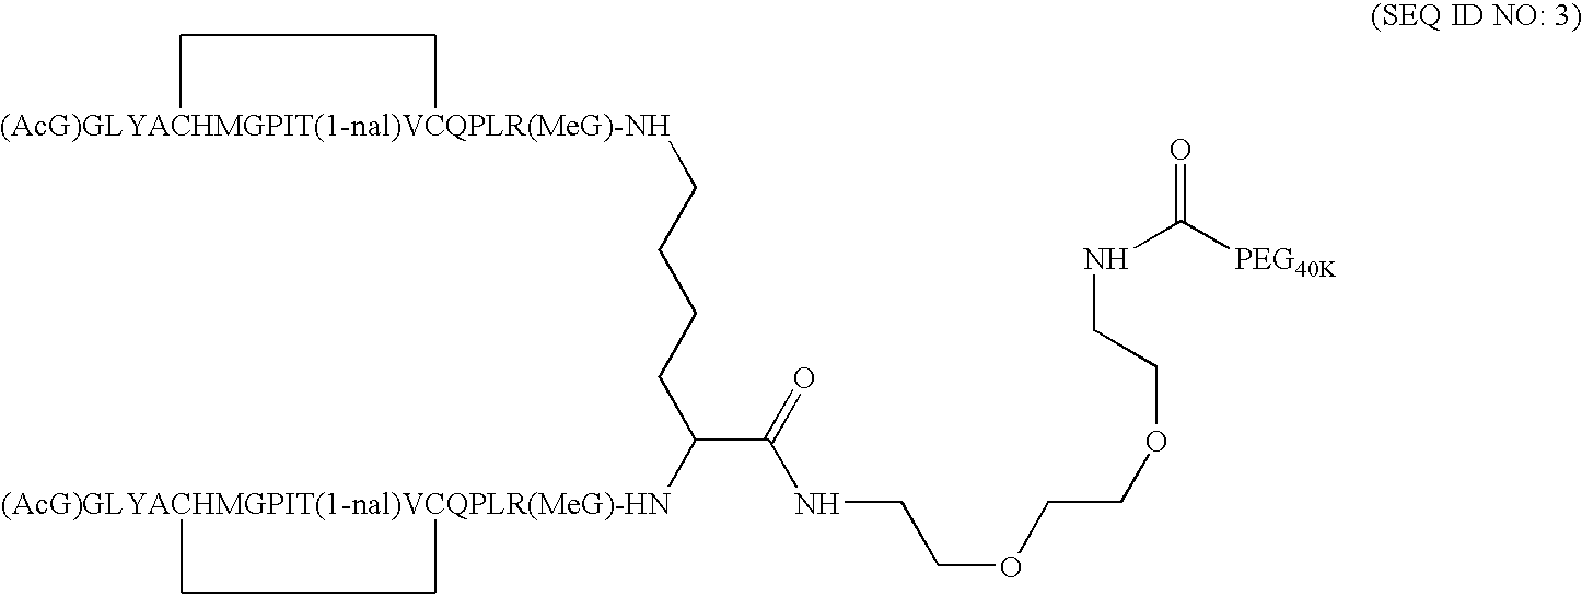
[(AcG)GLYACHMGPIT(1-nal)VCQPLR(MeG)-NH]CCCCC([(AcG)GLYACHMGPIT(1-nal)VCQPLR(MeG)-HN])C(=O)NCCOCCOCCNC(=O)[PEG40K]
